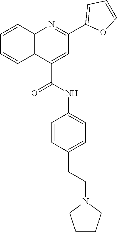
C12=C(C(C(=O)NC3=CC=C(CCN4CCCC4)C=C3)=CC(C3=CC=CO3)=N1)C=CC=C2
